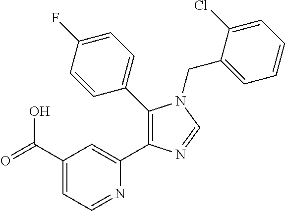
C1(C(=O)O)=CC=NC(C2=C(C3=CC=C(F)C=C3)N(CC3=CC=CC=C3Cl)C=N2)=C1
